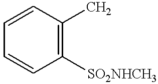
C1=CC=CC([SO2NHCH3])=C1C
